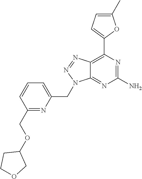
C12=NC(N)=NC(C3=CC=C(C)O3)=C1N=NN2CC1=CC=CC(COC2CCOC2)=N1
